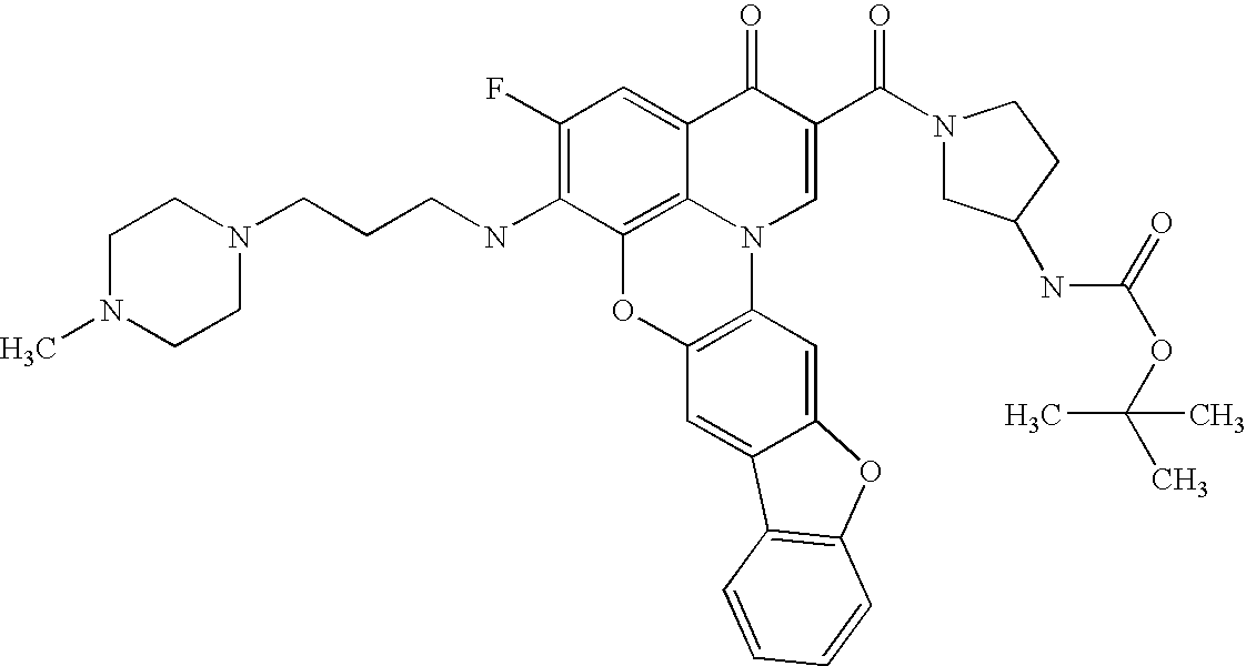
C1(F)=C(NCCCN2CCN(C)CC2)C2=C3C(=C1)C(=O)C(C(N1CC(NC(OC(C)(C)C)=O)CC1)=O)=CN3C1=C(O2)C=C2C(=C1)OC1=C2C=CC=C1
